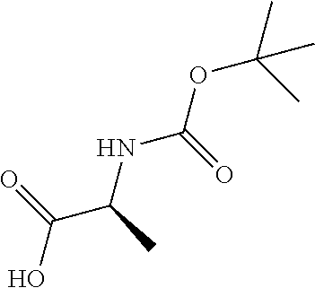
O=C(O)C(NC(OC(C)(C)C)=O)C
